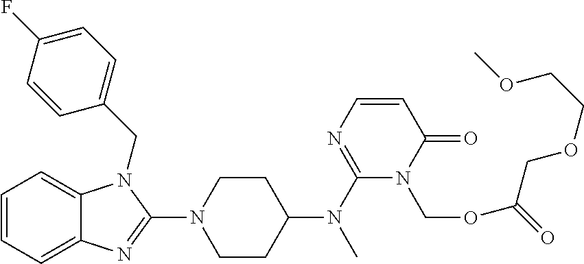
C1=CC=C2C(=C1)N(CC1=CC=C(F)C=C1)C(N1CCC(N(C3=NC=CC(=O)N3COC(=O)COCCOC)C)CC1)=N2
